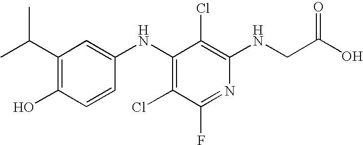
C(C1=C(O)C=CC(NC2=C(Cl)C(F)=NC(NCC(=O)O)=C2Cl)=C1)(C)C
